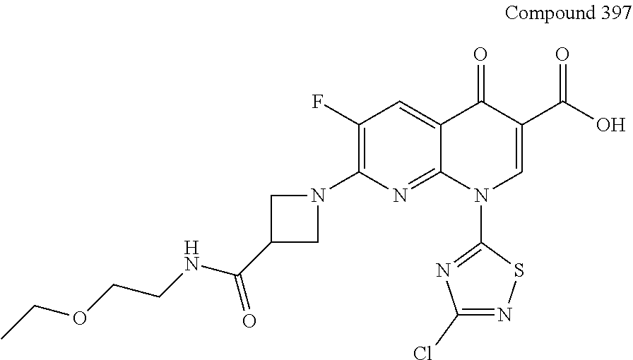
C1(N2CC(C(NCCOCC)=O)C2)=C(F)C=C2C(=N1)N(C1=NC(Cl)=NS1)C=C(C(O)=O)C2=O
